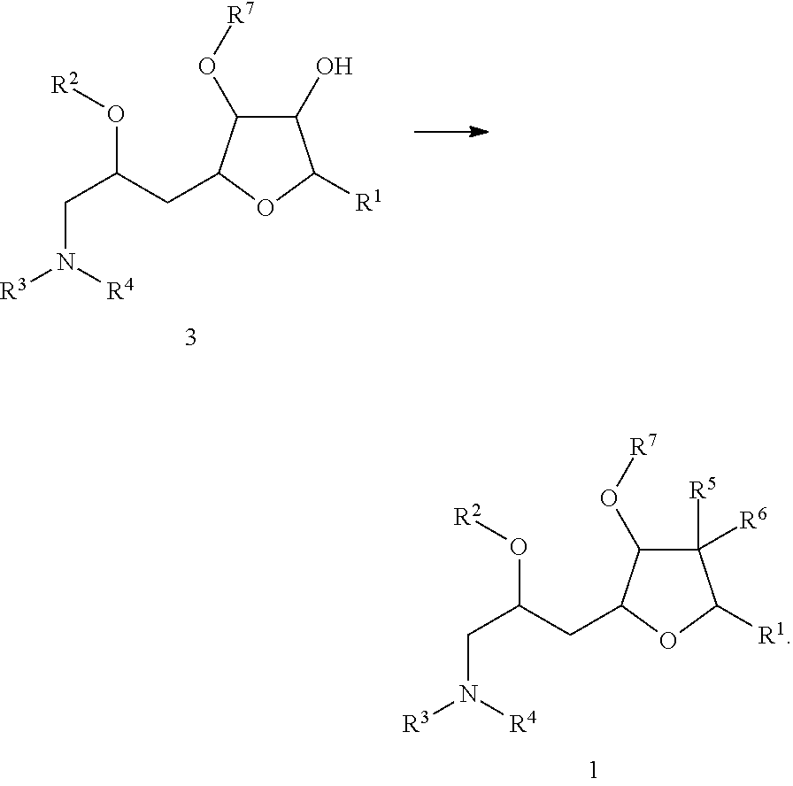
C1([R6])([R5])C(O[R7])C(CC(CN([R3])[R4])O[R2])OC1[R1].C1(O)C(O[R7])C(CC(CN([R3])[R4])O[R2])OC1[R1]
